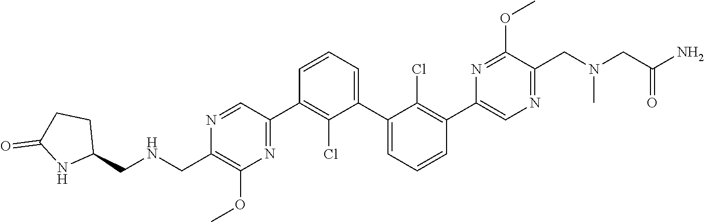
N1=CC(C2=C(Cl)C(C3=CC=CC(C4=CN=C(CN(CC(N)=O)C)C(OC)=N4)=C3Cl)=CC=C2)=NC(OC)=C1CNCC1CCC(=O)N1
